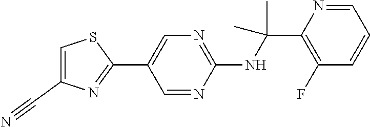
C1(C2=CN=C(NC(C)(C)C3=C(F)C=CC=N3)N=C2)=NC(C#N)=CS1
